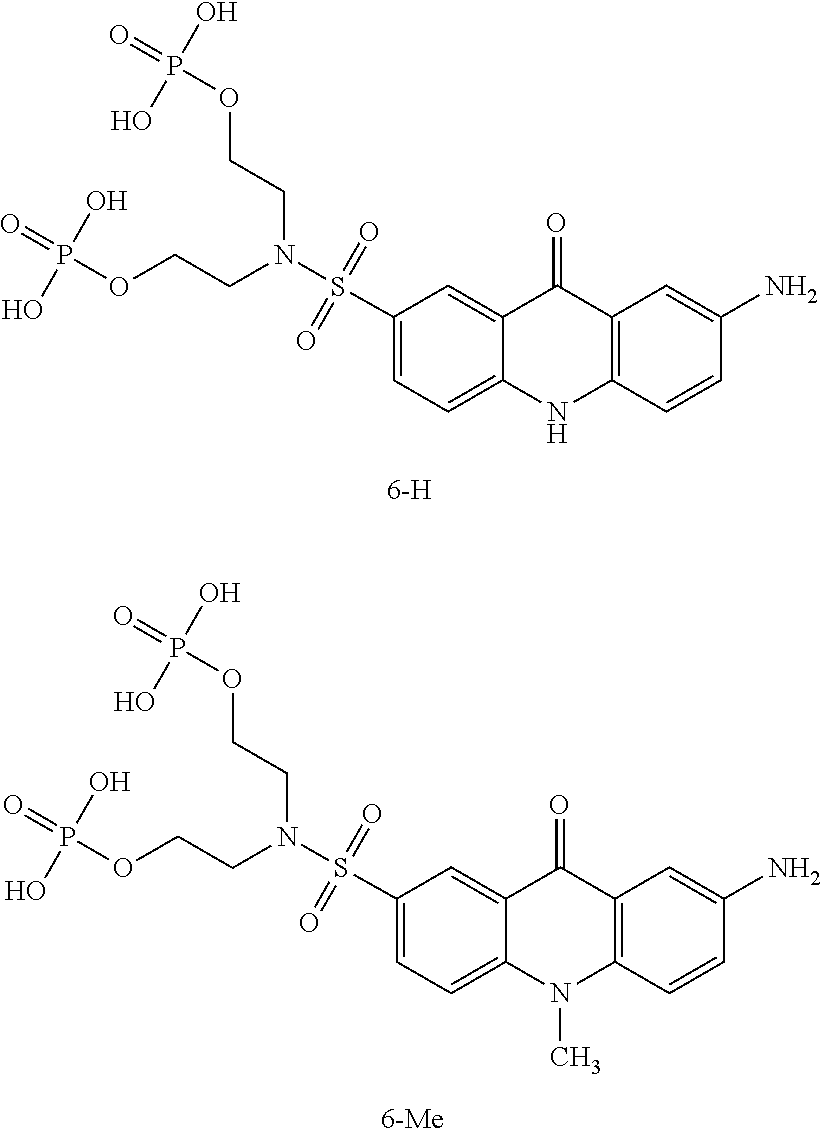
N1C2=C(C(=O)C3=CC(S(N(CCOP(=O)(O)O)CCOP(=O)(O)O)(=O)=O)=CC=C13)C=C(N)C=C2.N1(C)C2=C(C(=O)C3=CC(S(N(CCOP(=O)(O)O)CCOP(=O)(O)O)(=O)=O)=CC=C13)C=C(N)C=C2
